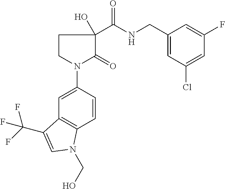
C1CN(C2=CC3=C(C=C2)N(CO)C=C3C(F)(F)F)C(=O)C1(C(NCC1=CC(Cl)=CC(F)=C1)=O)O
